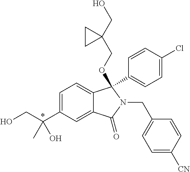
C1=C(C(CO)(O)C)C=C2C(=C1)C(C1=CC=C(Cl)C=C1)(OCC1(CO)CC1)N(CC1=CC=C([CN])C=C1)C2=O
